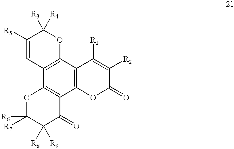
C12=C(C3=C(C4=C1C([R1])=C([R2])C(=O)O4)C(=O)C([R8])([R9])C([R6])([R7])O3)C=C([R5])C([R3])([R4])O2
